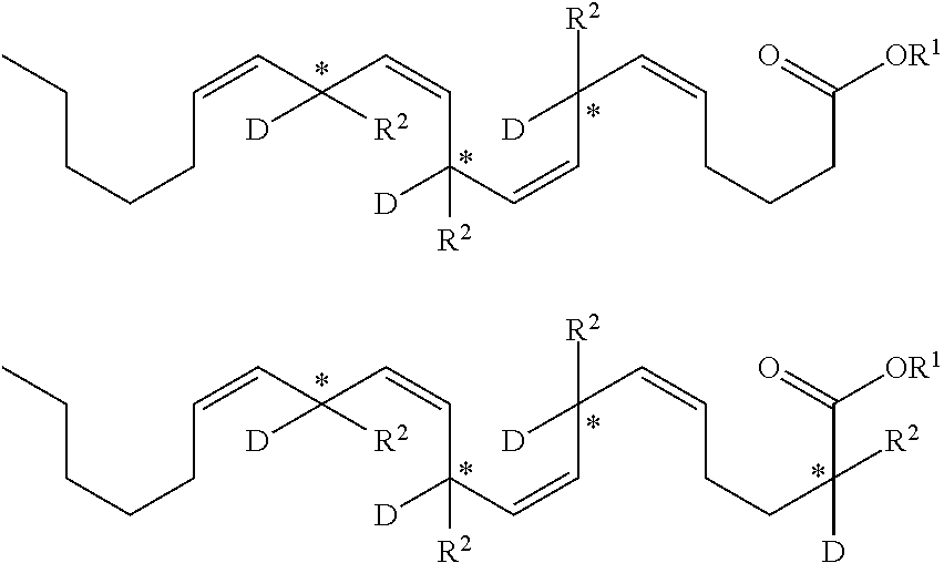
C(CCCC=CC(C=CC([D])(C=CC([R2])(C=CCCCC(=O)[OR1])[D])[R2])([D])[R2])C.C(CCCC=CC(C=CC([D])(C=CC([R2])(C=CCCC(C(=O)[OR1])([D])[R2])[D])[R2])([D])[R2])C
